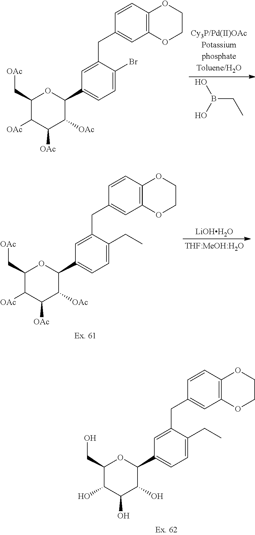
C1=C(CC2=CC3=C(C=C2)OCCO3)C(CC)=CC=C1C1OC(CO)C(O)C(O)C1O.C1=C(CC2=CC3=C(C=C2)OCCO3)C(Br)=CC=C1C1OC(C[OAc])C([OAc])C([OAc])C1[OAc].B(CC)(O)O.C1=C(CC2=CC3=C(C=C2)OCCO3)C(CC)=CC=C1C1OC(C[OAc])C([OAc])C([OAc])C1[OAc].[LiOHH2O]
